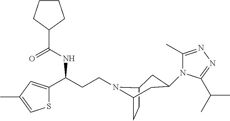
C(CCN1C2CC(N3C(C)=NN=C3C(C)C)CC1CC2)(C1=CC(C)=CS1)NC(=O)C1CCCC1
